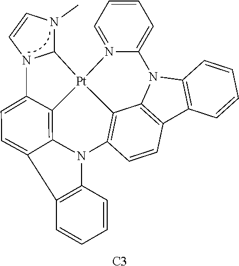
C12[Pt]34N5=CC=CC=C5N5C6=C(C7=C5C3=C(C=C7)N3C5=C(C=CC=C5)C5=CC=C(C4=C35)N1C=CN2C)C=CC=C6.[C3]
